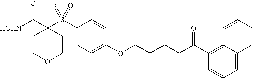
[HOHN]C(C1(S(C2=CC=C(OCCCCC(C3=C4C(=CC=C3)C=CC=C4)=O)C=C2)(=O)=O)CCOCC1)=O
